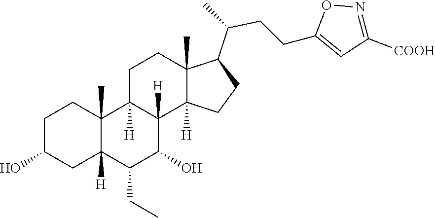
C1(CC)C(O)C2([H])C([H])(C3(C)C1([H])CC(O)CC3)CCC1(C)C(C(CCC3=CC([COOH])=NO3)C)CCC12[H]
